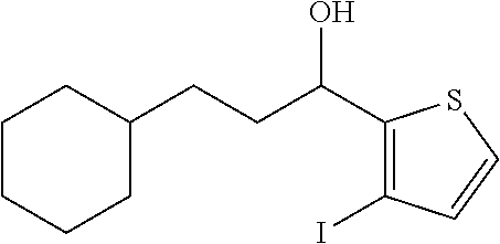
C1CCCC(CCC(C2=C(I)C=CS2)O)C1
